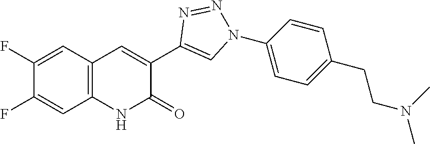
C1(F)=CC2=C(C=C1F)C=C(C1=CN(C3=CC=C(CCN(C)C)C=C3)N=N1)C(=O)N2
